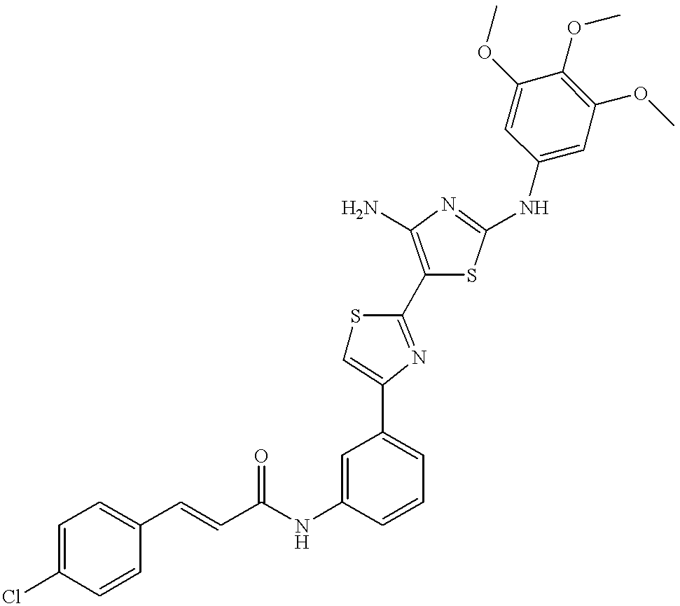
C(NC1=CC(C2=CSC(C3=C(N)N=C(NC4=CC(OC)=C(OC)C(OC)=C4)S3)=N2)=CC=C1)(=O)C=CC1=CC=C(Cl)C=C1
